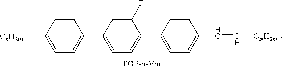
C1=CC(C2=CC=C(C3=CC=C(C=C[CmH2m+1])C=C3)C(F)=C2)=CC=C1[CnH2n+1]
